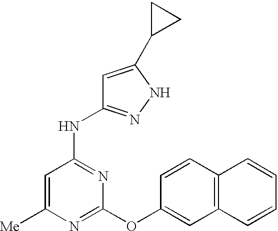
C1=C([Me])N=C(OC2=CC3=C(C=C2)C=CC=C3)N=C1NC1=NNC(C2CC2)=C1
